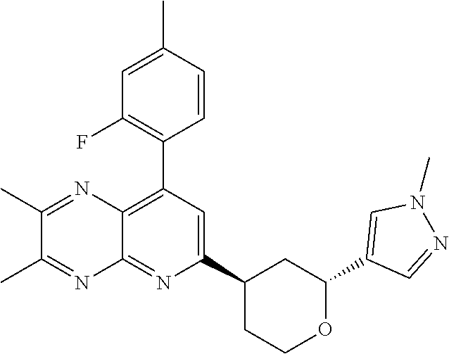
C1(C2=C3C(=NC(C4CCOC(C5=CN(C)N=C5)C4)=C2)N=C(C)C(C)=N3)=C(F)C=C(C)C=C1
